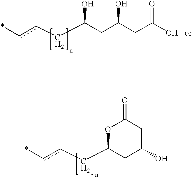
*ccCC(CC(CC(O)=O)O)O.c(cCC1CC(O)CC(=O)O1)*
